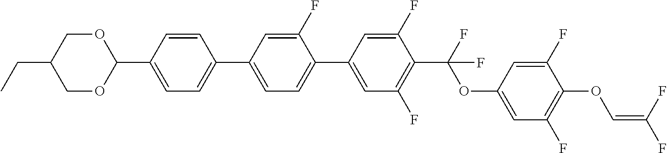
C1OC(C2=CC=C(C3=CC=C(C4=CC(F)=C(C(OC5=CC(F)=C(OC=C(F)F)C(F)=C5)(F)F)C(F)=C4)C(F)=C3)C=C2)OCC1CC
